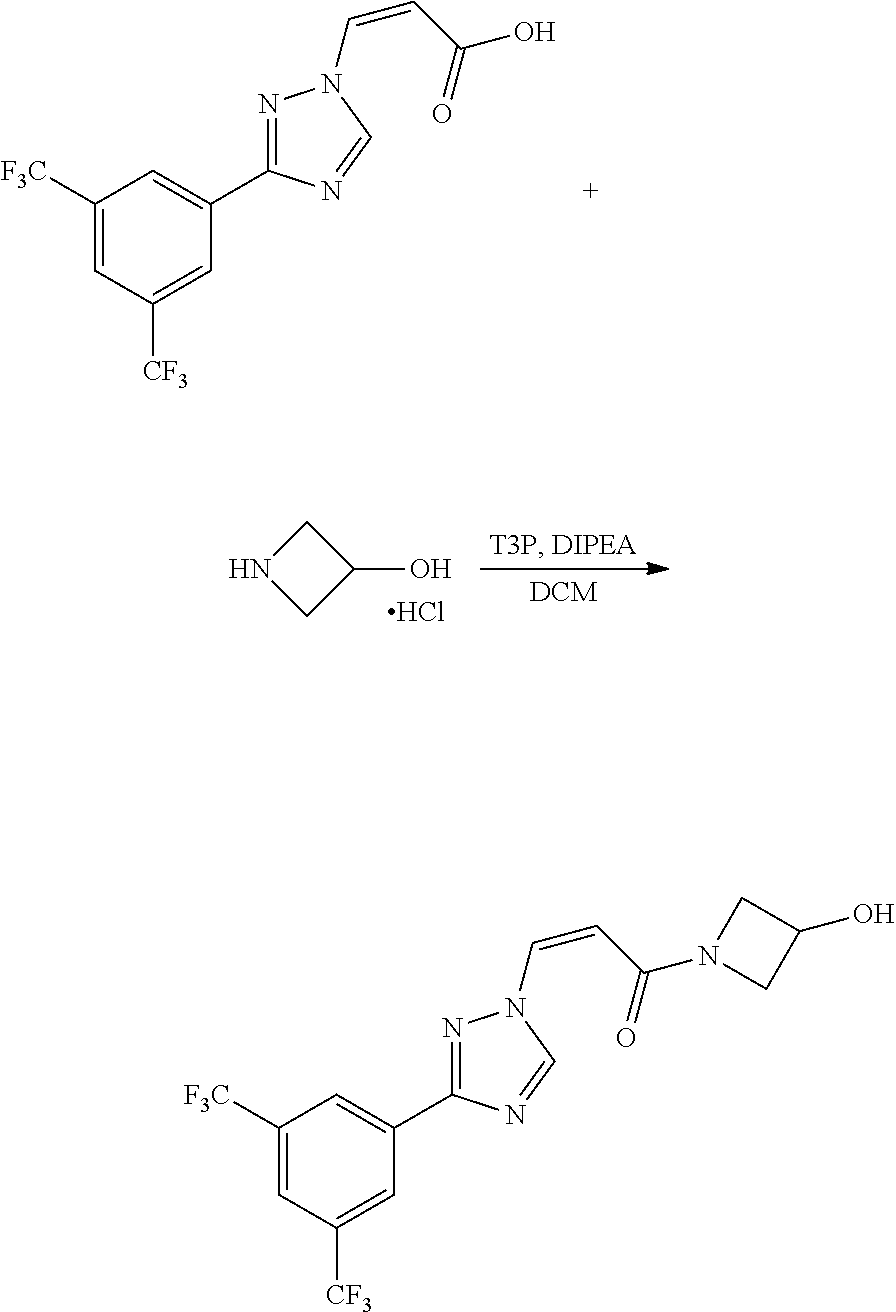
C1([F3C])=CC([CF3])=CC(C2=NN(C=CC(=O)O)C=N2)=C1.N1CC(O)C1.Cl.C1([F3C])=CC([CF3])=CC(C2=NN(C=CC(=O)N3CC(O)C3)C=N2)=C1
